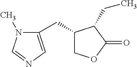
C1(CC2COC(=O)C2CC)=CN=CN1C
